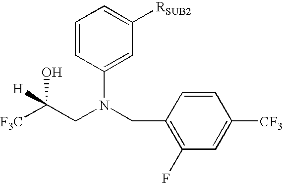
C1(CN(CC([F3C])(O)[H])C2=CC([RSUB2])=CC=C2)=C(F)C=C([CF3])C=C1
